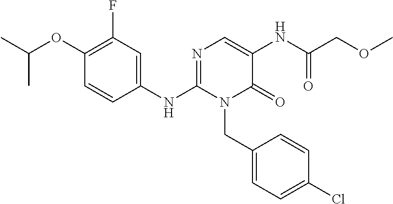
C1(OC(C)C)=C(F)C=C(NC2=NC=C(NC(COC)=O)C(=O)N2CC2=CC=C(Cl)C=C2)C=C1
